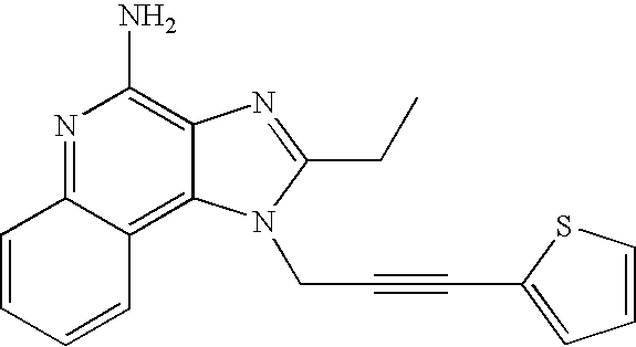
N1=C2C(=C3C(=C1N)N=C(CC)N3CC#CC1=CC=CS1)C=CC=C2
